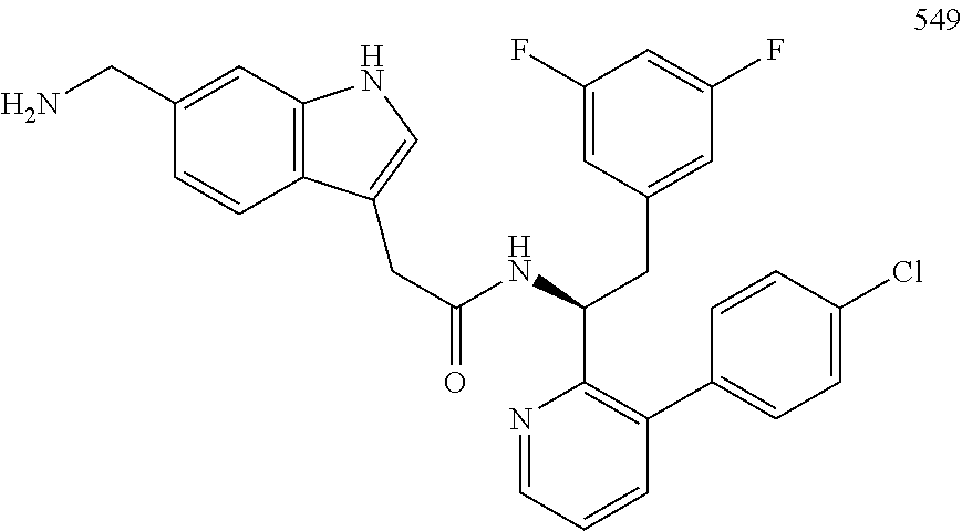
N1=CC=CC(C2=CC=C(Cl)C=C2)=C1C(NC(CC1=CNC2=C1C=CC(CN)=C2)=O)CC1=CC(F)=CC(F)=C1
